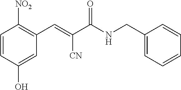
C1=CC(O)=CC(C=C(C(NCC2=CC=CC=C2)=O)[CN])=C1[NO2]
